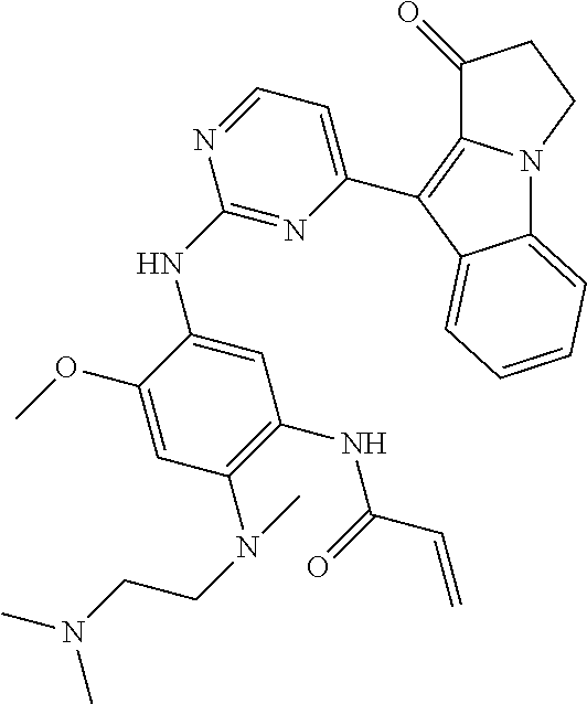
C1(NC2=CC(NC(=O)C=C)=C(N(CCN(C)C)C)C=C2OC)=NC(C2=C3C(=O)CCN3C3=CC=CC=C23)=CC=N1
